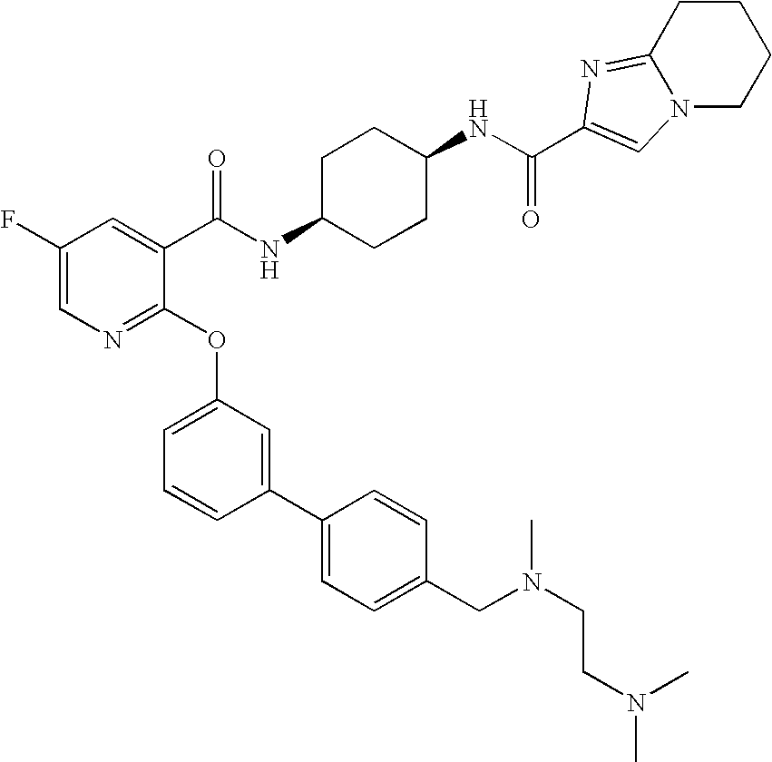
C1CC2=NC(C(NC3CCC(NC(C4=CC(F)=CN=C4OC4=CC=CC(C5=CC=C(CN(CCN(C)C)C)C=C5)=C4)=O)CC3)=O)=CN2CC1
